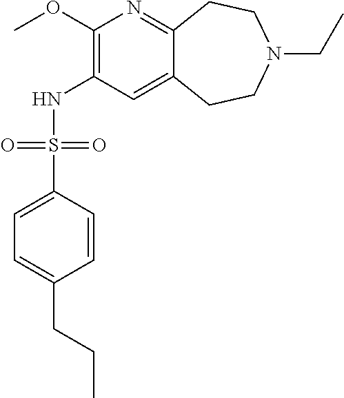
C12=NC(OC)=C(NS(C3=CC=C(CCC)C=C3)(=O)=O)C=C1CCN(CC)CC2
